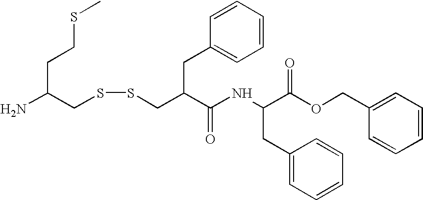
C1=CC=C(COC(C(NC(C(CC2=CC=CC=C2)CSSCC(CCSC)N)=O)CC2=CC=CC=C2)=O)C=C1
